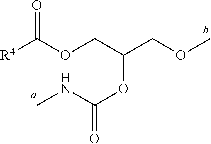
[R4]C(OCC(COC)OC(NC)=O)=O
